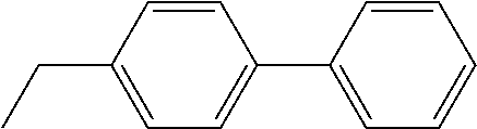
C1=C(CC)C=CC(C2=CC=CC=C2)=C1
